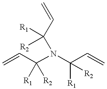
C=CC(N(C(C=C)([R1])[R2])C(C=C)([R1])[R2])([R1])[R2]
